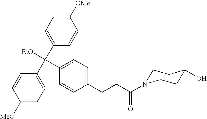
C1([MeO])=CC=C(C(C2=CC=C([OMe])C=C2)([EtO])C2=CC=C(CCC(=O)N3CCC(O)CC3)C=C2)C=C1
